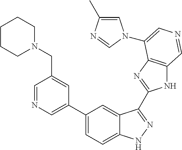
C1(C2=CN=CC(CN3CCCCC3)=C2)=CC=C2C(=C1)C(C1=NC3=C(N1)C=NC=C3N1C=C(C)N=C1)=NN2
